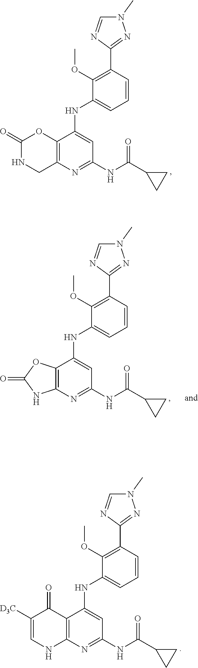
C1(C2=NN(C)C=N2)=C(OC)C(NC2=CC(NC(C3CC3)=O)=NC3=C2OC(=O)NC3)=CC=C1.C1(C2=NN(C)C=N2)=C(OC)C(NC2=CC(NC(C3CC3)=O)=NC3=C2OC(=O)N3)=CC=C1.C1(C2=NN(C)C=N2)=C(OC)C(NC2=CC(NC(C3CC3)=O)=NC3=C2C(=O)C([D3C])=CN3)=CC=C1
